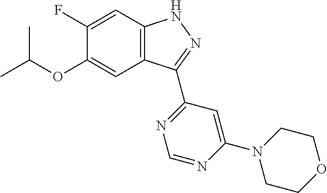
O(C1=CC2=C(C=C1F)NN=C2C1=NC=NC(N2CCOCC2)=C1)C(C)C
